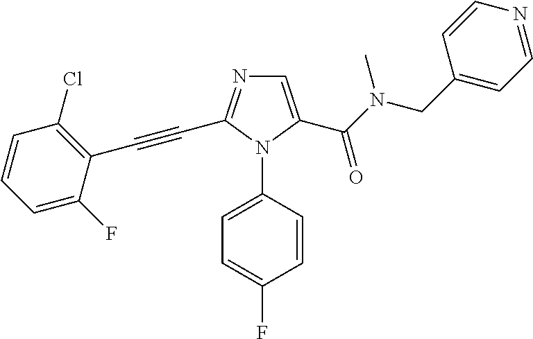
C1=C(C(N(CC2=CC=NC=C2)C)=O)N(C2=CC=C(F)C=C2)C(C#CC2=C(Cl)C=CC=C2F)=N1
